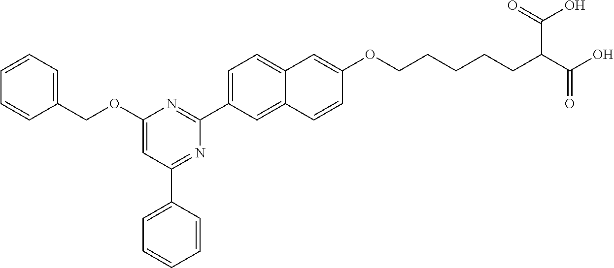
C1(COC2=CC(C3=CC=CC=C3)=NC(C3=CC=C4C(=C3)C=CC(OCCCCCC(C(O)=O)C(=O)O)=C4)=N2)=CC=CC=C1
